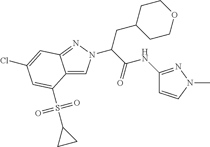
C12=CN(C(C(NC3=NN(C)C=C3)=O)CC3CCOCC3)N=C1C=C(Cl)C=C2S(C1CC1)(=O)=O
